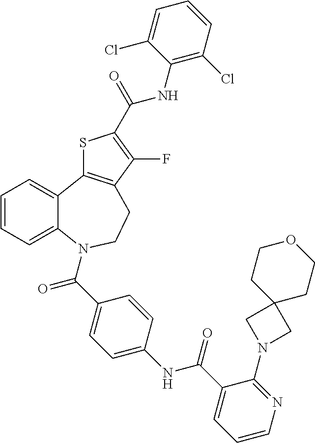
C1=CC=C2C(=C1)C1=C(CCN2C(C2=CC=C(NC(C3=CC=CN=C3N3CC4(C3)CCOCC4)=O)C=C2)=O)C(F)=C(C(=O)NC2=C(Cl)C=CC=C2Cl)S1
